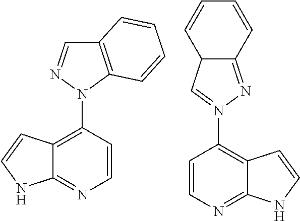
C1=CN=C2C(=C1N1=CC3C(=N1)C=CC=C3)C=CN2.C12=NC=CC(N3C4=C(C=N3)C=CC=C4)=C1C=CN2
